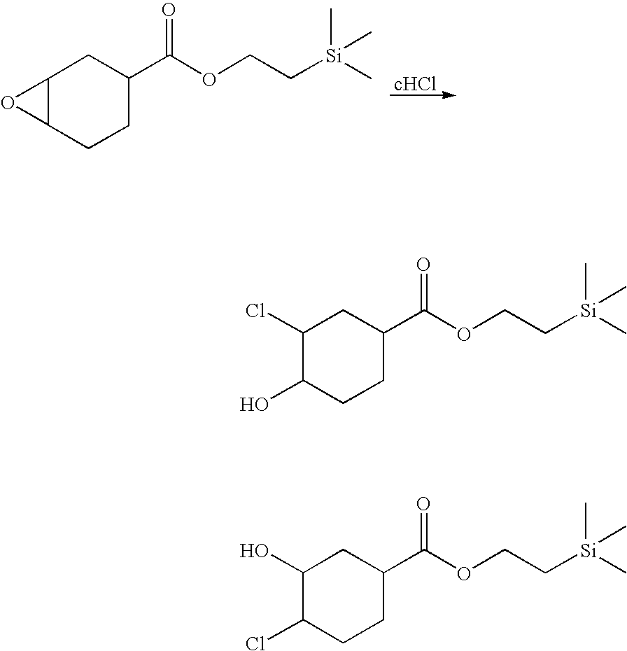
C1(Cl)C(O)CCC(C(OCC[Si](C)(C)C)=O)C1.C1(O)C(Cl)CCC(C(OCC[Si](C)(C)C)=O)C1.[cHCl].C12C(CCC(C(OCC[Si](C)(C)C)=O)C1)O2
